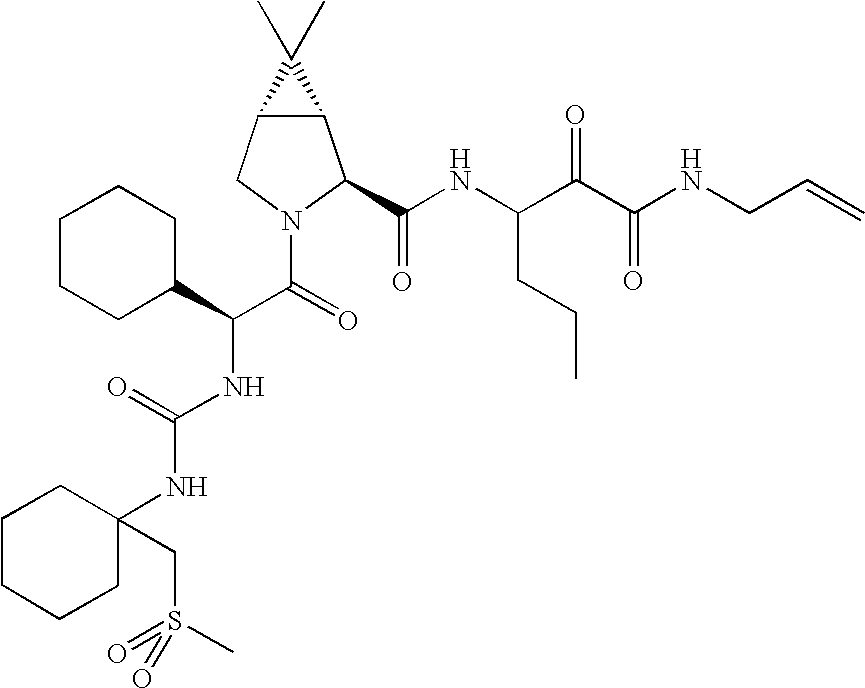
C12C(CN(C(C(NC(=O)NC3(CS(=O)(=O)C)CCCCC3)C3CCCCC3)=O)C1C(NC(C(C(NCC=C)=O)=O)CCC)=O)C2(C)C
